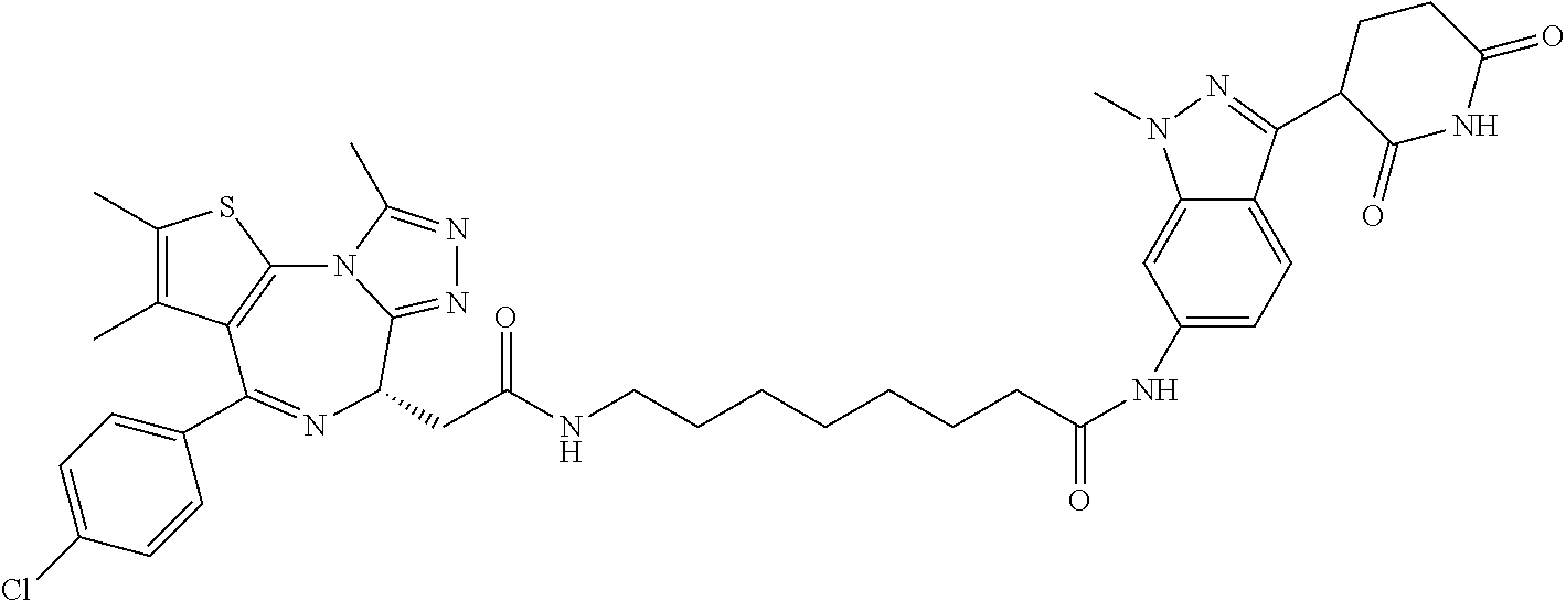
C1(C)=C(C)C2=C(S1)N1C(=NN=C1C)C(CC(NCCCCCCCC(NC1=CC=C3C(=C1)N(C)N=C3C1C(=O)NC(=O)CC1)=O)=O)N=C2C1=CC=C(Cl)C=C1
